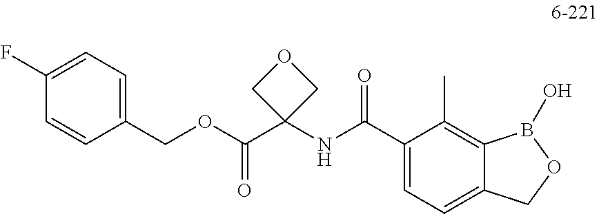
C1(COC(C2(NC(C3=CC=C4C(=C3C)B(O)OC4)=O)COC2)=O)=CC=C(F)C=C1
